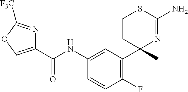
C1(C(NC2=CC(C3(C)N=C(N)SCC3)=C(F)C=C2)=O)=COC([F3C])=N1
